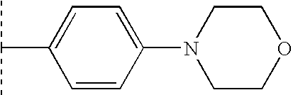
C1(N2CCOCC2)=CC=C(C(C)C)C=C1
